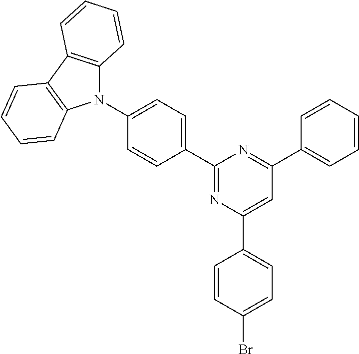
C1(N2C3=C(C4=C2C=CC=C4)C=CC=C3)=CC=C(C2=NC(C3=CC=C(Br)C=C3)=CC(C3=CC=CC=C3)=N2)C=C1
